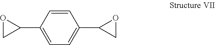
C1=CC(C2OC2)=CC=C1C1CO1
